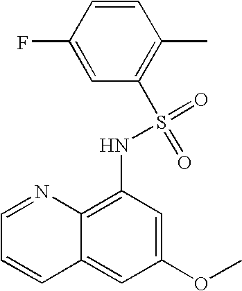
C1=NC2=C(NS(=O)(=O)C3=C(C)C=CC(F)=C3)C=C(OC)C=C2C=C1
